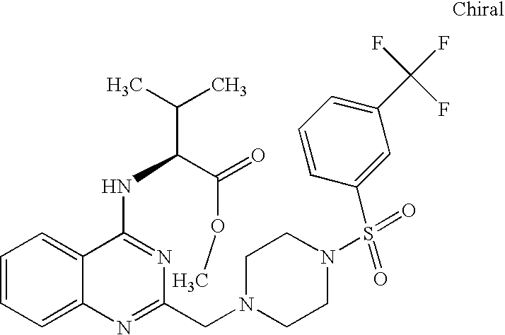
C1=CC=C2C(=C1)C(NC(C(C)C)C(=O)OC)=NC(CN1CCN(S(C3=CC(C(F)(F)F)=CC=C3)(=O)=O)CC1)=N2
